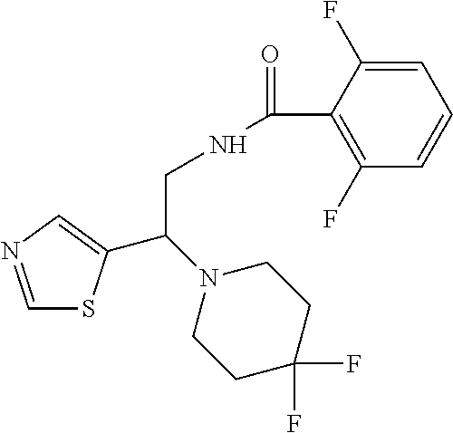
C1=NC=C(C(N2CCC(F)(F)CC2)CNC(=O)C2=C(F)C=CC=C2F)S1
